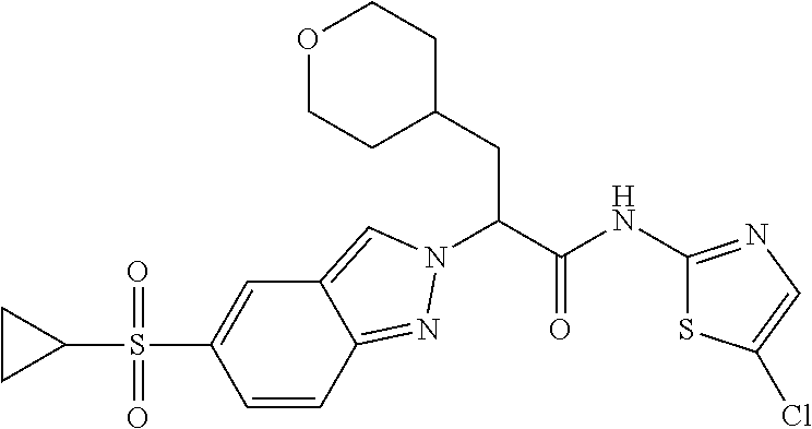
C(C(NC1=NC=C(Cl)S1)=O)(CC1CCOCC1)N1N=C2C=CC(S(C3CC3)(=O)=O)=CC2=C1
